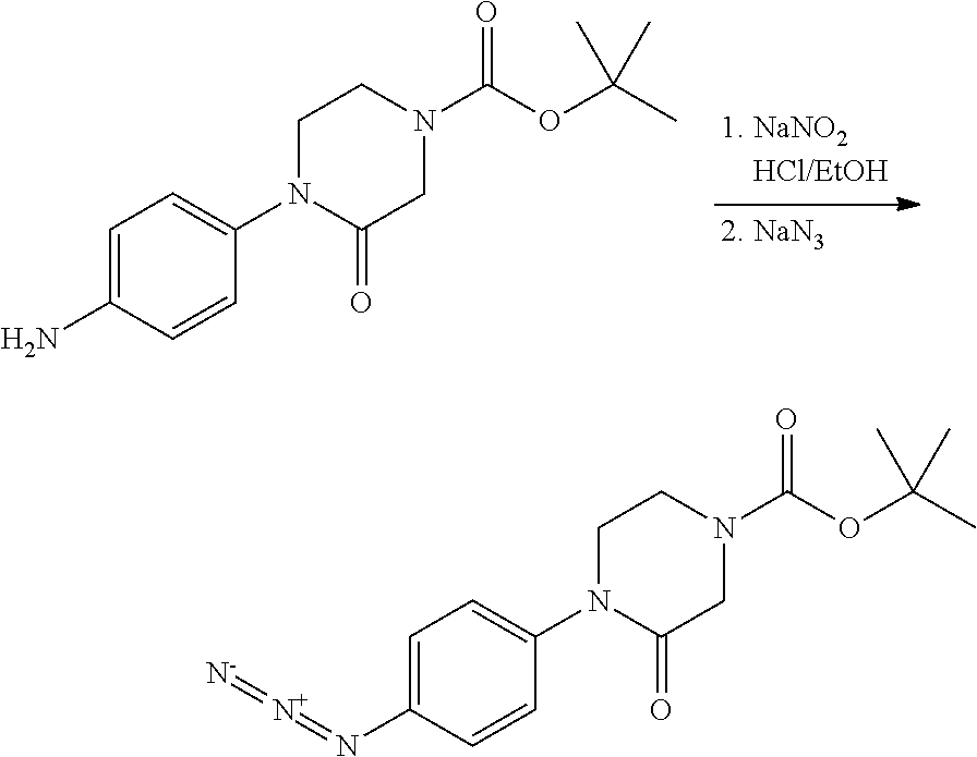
C1=C(N)C=CC(N2CCN(C(OC(C)(C)C)=O)CC2=O)=C1.C1=C(N=[N+]=[N-])C=CC(N2CCN(C(OC(C)(C)C)=O)CC2=O)=C1
